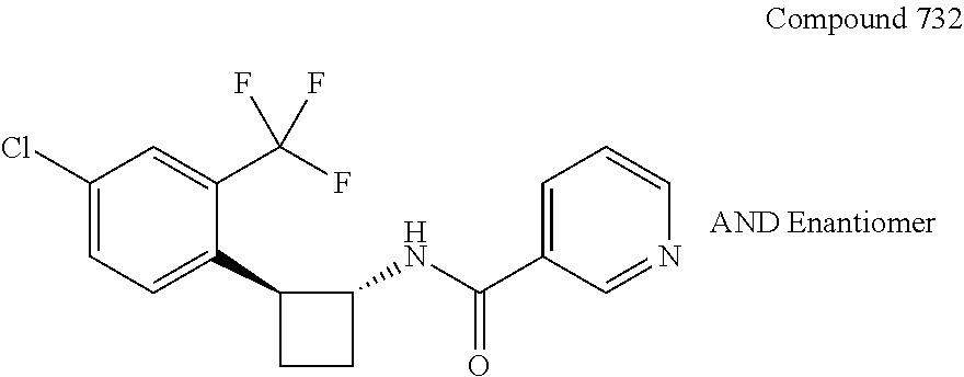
C1(Cl)=CC=C(C2CCC2NC(=O)C2=CC=CN=C2)C(C(F)(F)F)=C1
